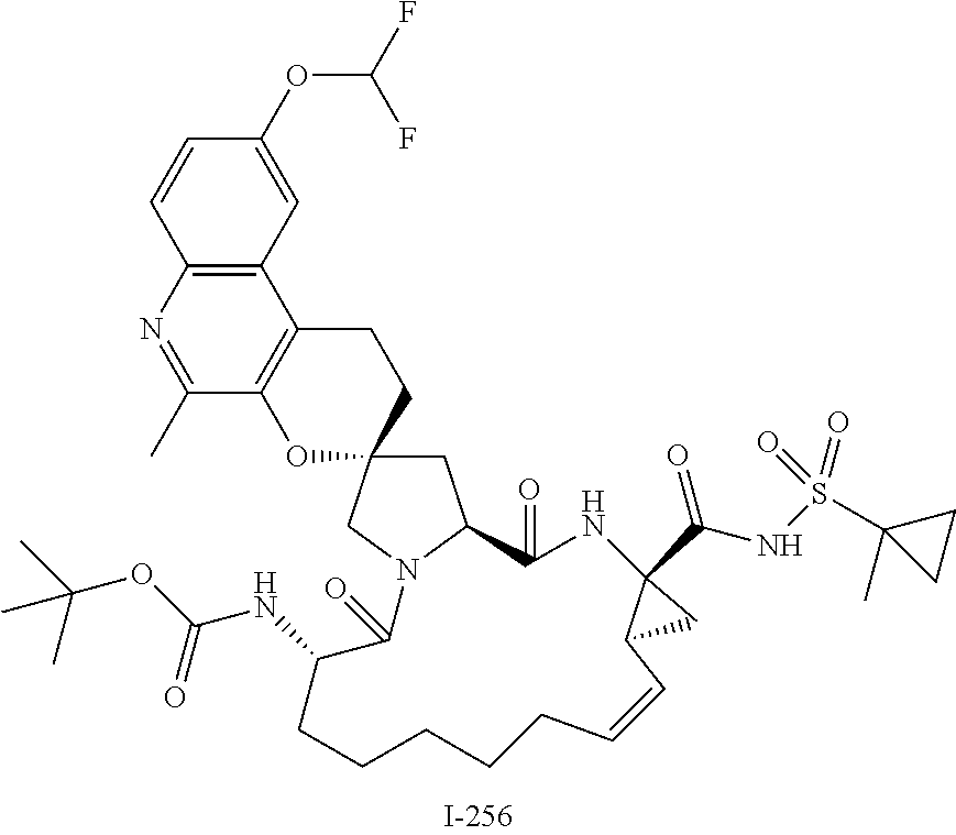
C1=CC2=C(C=C1OC(F)F)C1=C(C(C)=N2)OC2(CC1)CC1N(C2)C(=O)C(NC(=O)OC(C)(C)C)CCCCCC=CC2C(C(=O)NS(=O)(C3(C)CC3)=O)(NC1=O)C2
